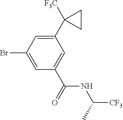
C1(C2([F3C])CC2)=CC(Br)=CC(C(=O)NC([CF3])C)=C1
